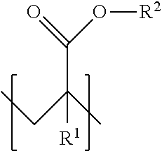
C(C([R1])(C)CC)(O[R2])=O
